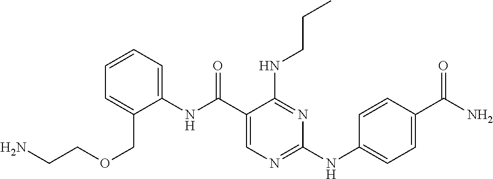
N(C(C1=CN=C(NC2=CC=C(C(N)=O)C=C2)N=C1NCCC)=O)C1=CC=CC=C1COCCN
